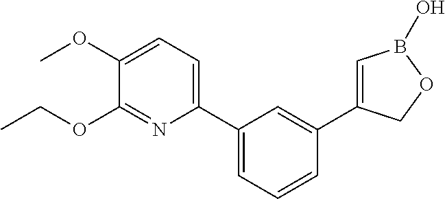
C1(C2=CC=CC(C3=CB(O)OC3)=C2)=CC=C(OC)C(OCC)=N1
